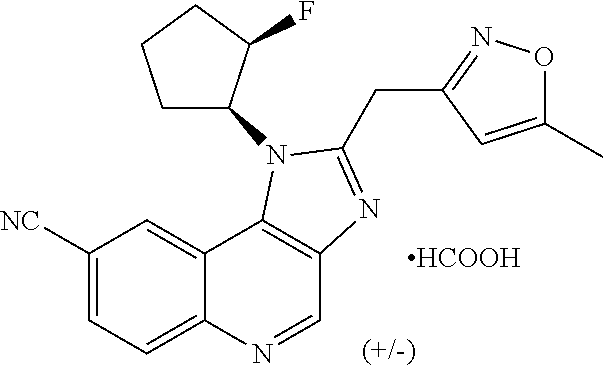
C1([NC])=CC=C2C(=C1)C1=C(C=N2)N=C(CC2=NOC(C)=C2)N1C1CCCC1F.[HCOOH]
